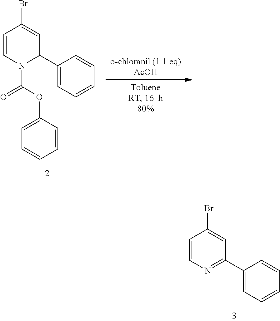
C1(C2=CC=CC=C2)=NC=CC(Br)=C1.C1=CC=CC(OC(=O)N2C(C3=CC=CC=C3)C=C(Br)C=C2)=C1
